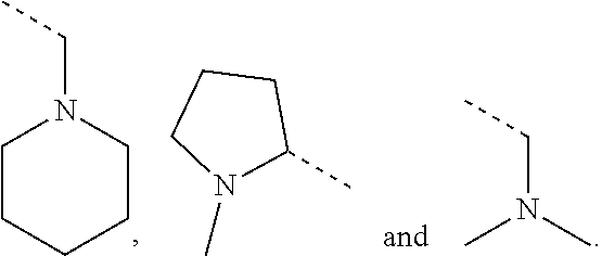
C1CCCCN1CC.C(N(C)C)C.C1CCN(C)C1C
